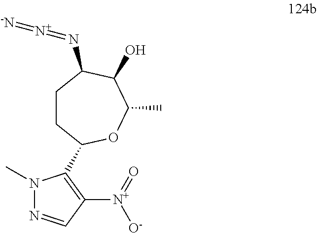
C1CC(C2=C([N+](=O)[O-])C=NN2C)OC(C)C(O)C1N=[N+]=[-N]
